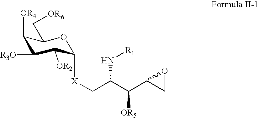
C1([OR4])C([R3O])C([OR2])C([X]CC(C(C2OC2)[OR5])N[R1])OC1C[OR6]
